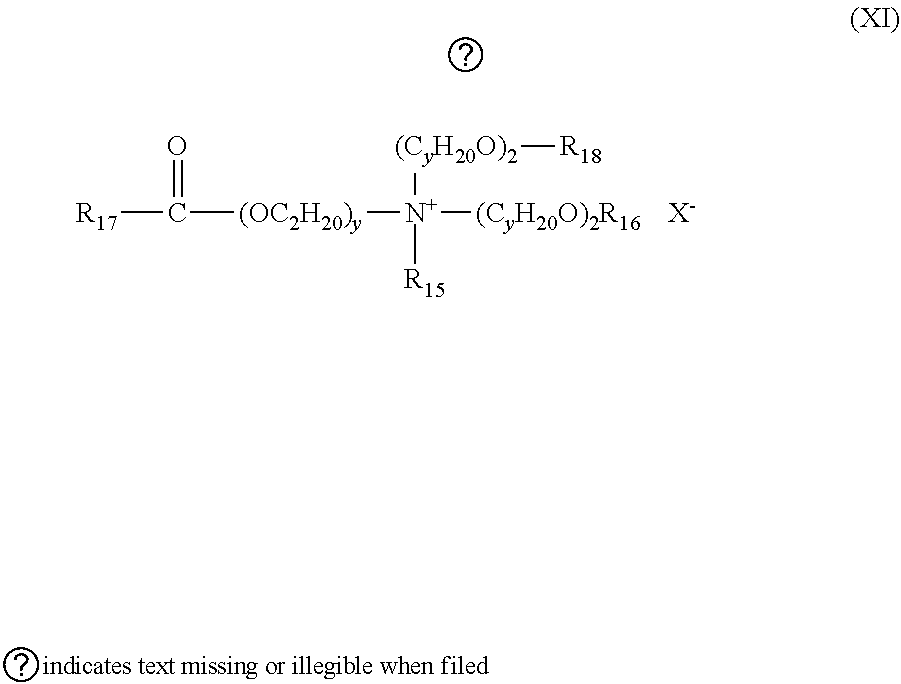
[R17]C(=O)[(OC2H20)y][N+]([(CyH20O)2][R18])([R15])[(CyH20O)2R16].[X-]
